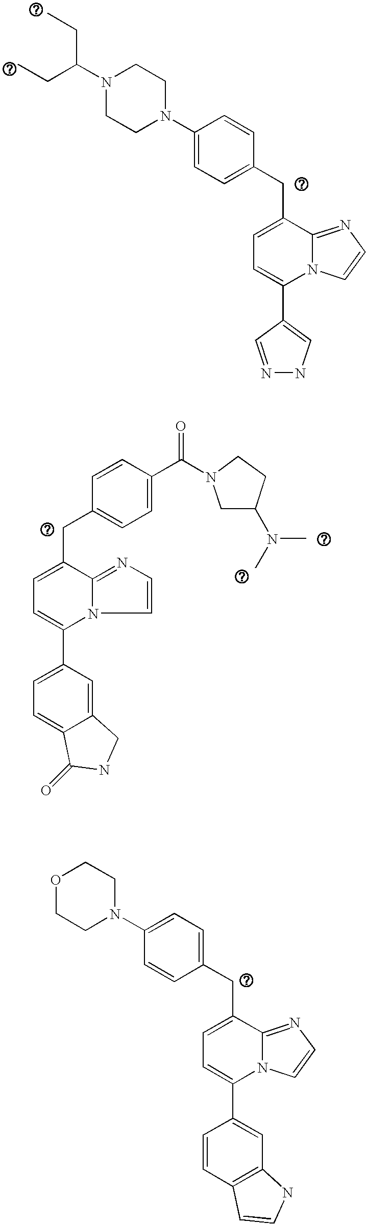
C1(C2=CNN=C2)=CC=C(CC2=CC=C(N3CCN(C(CC)CC)CC3)C=C2)C2=NC=CN12.C1(C2=CC=C(CC3=CC=C(C(=O)N4CC(N(C)C)CC4)C=C3)C3=NC=CN23)=CC=C2C(=C1)CNC2=O.C1(C2=CC=C(CC3=CC=C(N4CCOCC4)C=C3)C3=NC=CN23)=CC2=C(C=C1)C=CN2
